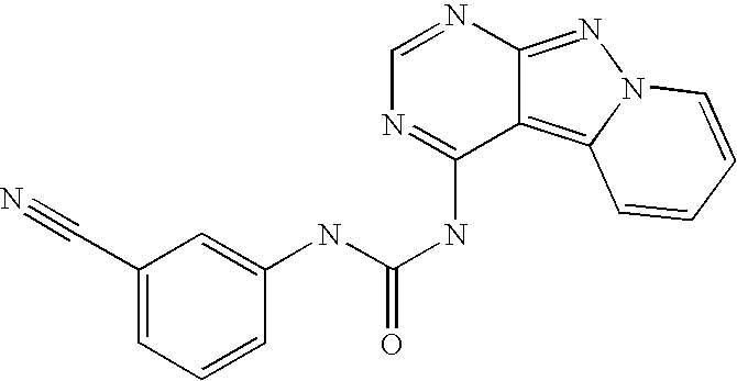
C1=NC2=NN3C(=C2C(NC(=O)NC2=CC(C#N)=CC=C2)=N1)C=CC=C3
